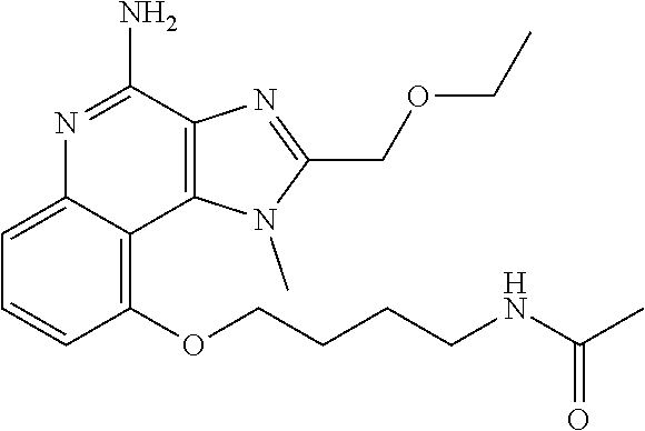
C1(OCCCCNC(C)=O)=C2C(=CC=C1)N=C(N)C1=C2N(C)C(COCC)=N1
